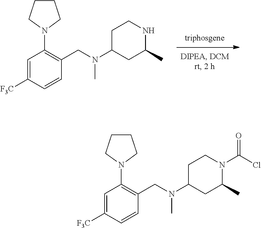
C1(CN(C2CCNC(C)C2)C)=C(N2CCCC2)C=C([F3C])C=C1.C1(CN(C2CCN(C(Cl)=O)C(C)C2)C)=C(N2CCCC2)C=C([F3C])C=C1
